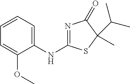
N1=C(NC2=CC=CC=C2OC)SC(C(C)C)(C)C1=O
